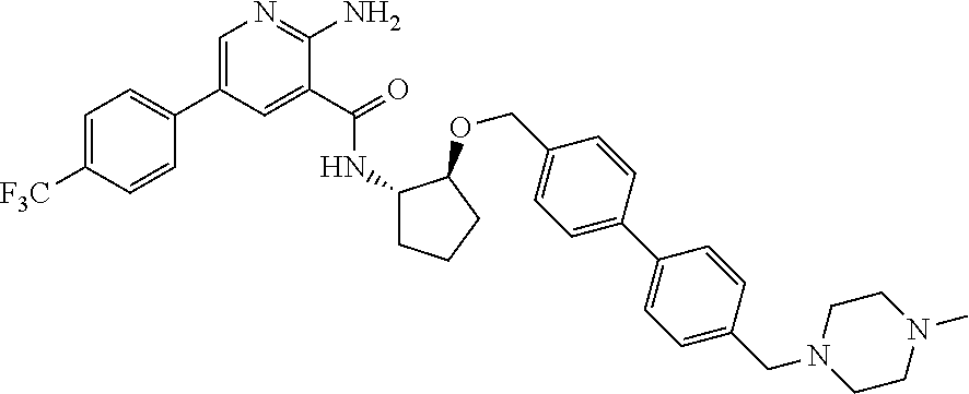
[F3C]C1=CC=C(C2=CN=C(N)C(C(=O)NC3CCCC3OCC3=CC=C(C4=CC=C(CN5CCN(C)CC5)C=C4)C=C3)=C2)C=C1
